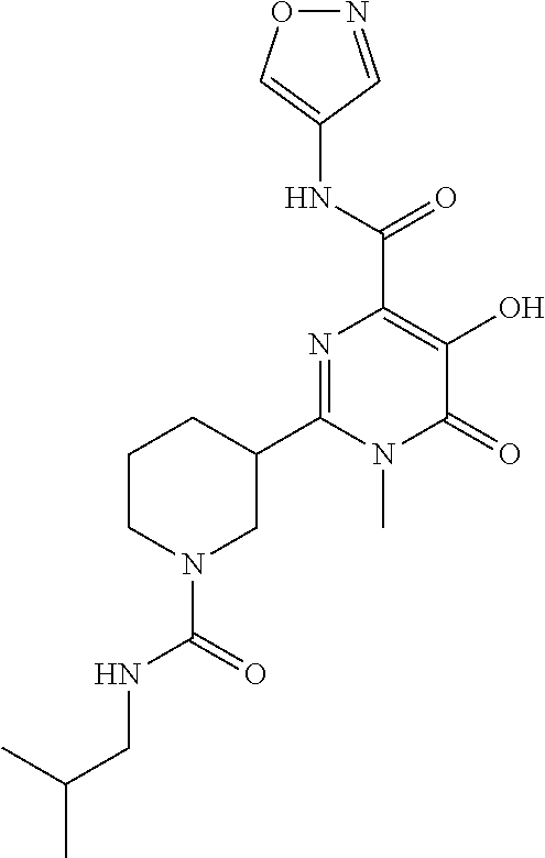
N1=CC(NC(C2=C(O)C(=O)N(C)C(C3CCCN(C(NCC(C)C)=O)C3)=N2)=O)=CO1
